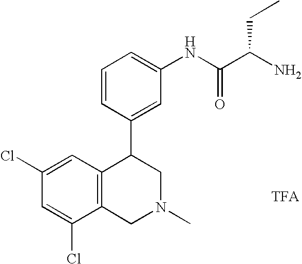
C1=C(NC(C(N)CC)=O)C=C(C2C3=C(CN(C)C2)C(Cl)=CC(Cl)=C3)C=C1
